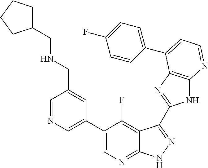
C1=NC=C(C2=CN=C3C(=C2F)C(C2=NC4=C(N2)N=CC=C4C2=CC=C(F)C=C2)=NN3)C=C1CNCC1CCCC1
